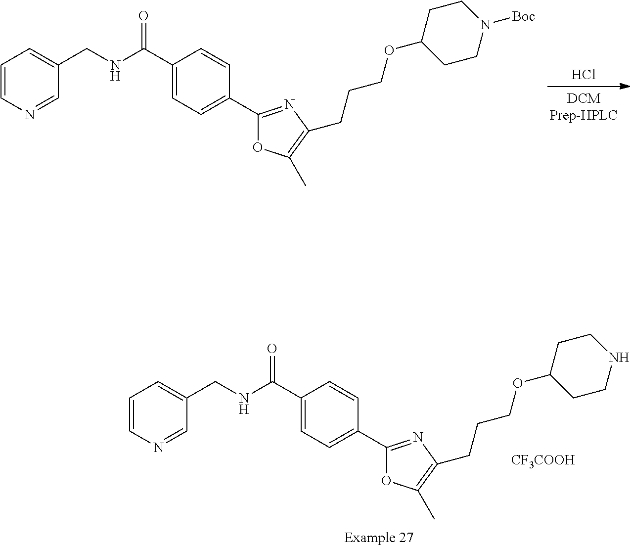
C1(C(NCC2=CC=CN=C2)=O)=CC=C(C2=NC(CCCOC3CCN([Boc])CC3)=C(C)O2)C=C1.Cl.C1(C(NCC2=CC=CN=C2)=O)=CC=C(C2=NC(CCCOC3CCNCC3)=C(C)O2)C=C1.[CF3COOH]
